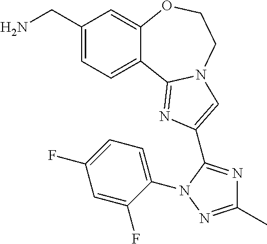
C1(CN)=CC=C2C(=C1)OCCN1C2=NC(C2=NC(C)=NN2C2=CC=C(F)C=C2F)=C1
